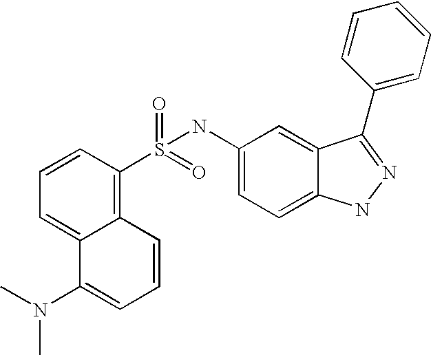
C1=CC(S(=O)(=O)NC2=CC=C3C(=C2)C(C2=CC=CC=C2)=NN3)=C2C(=C1)C(N(C)C)=CC=C2
